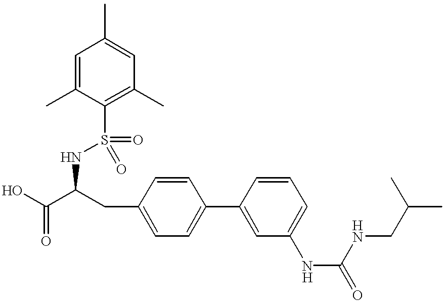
OC(C(CC1=CC=C(C2=CC(NC(=O)NCC(C)C)=CC=C2)C=C1)NS(C1=C(C)C=C(C)C=C1C)(=O)=O)=O
